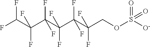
FC(C(C(C(C(C(COS([O-])(=O)=O)(F)F)(F)F)(F)F)(F)F)(F)F)F
